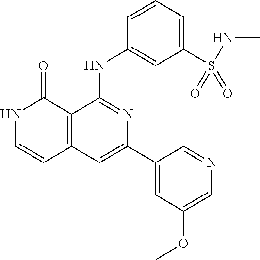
C1=CC(NC2=NC(C3=CC(OC)=CN=C3)=CC3=C2C(=O)NC=C3)=CC(S(NC)(=O)=O)=C1
